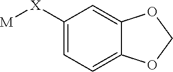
[M][X]C1=CC=C2C(=C1)OCO2
